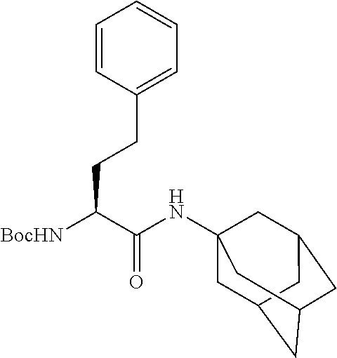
C1=CC(CCC([BocHN])C(NC23CC4CC(CC(C2)C4)C3)=O)=CC=C1
